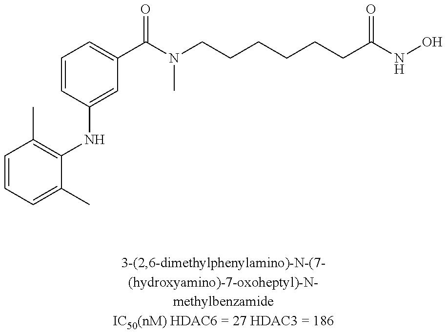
C1=CC=C(C(N(CCCCCCC(NO)=O)C)=O)C=C1NC1=C(C)C=CC=C1C
